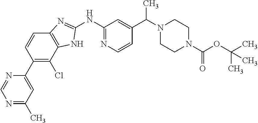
N1=C(C)C=C(C2=C(Cl)C3=C(C=C2)N=C(NC2=NC=CC(C(N4CCN(C(OC(C)(C)C)=O)CC4)C)=C2)N3)N=C1
